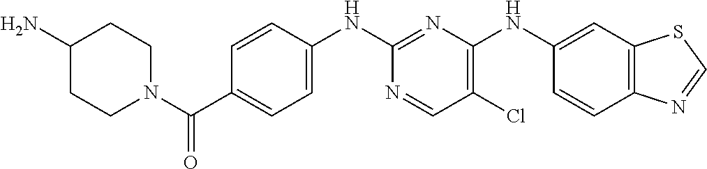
C12=C(C=CC(NC3=C(Cl)C=NC(NC4=CC=C(C(N5CCC(N)CC5)=O)C=C4)=N3)=C1)N=CS2
